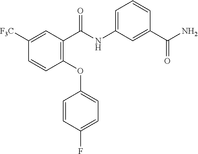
C1(OC2=CC=C(F)C=C2)=C(C(NC2=CC=CC(C(N)=O)=C2)=O)C=C([F3C])C=C1
